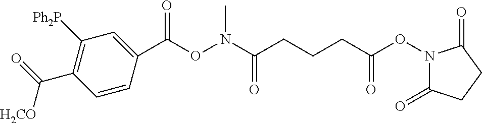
C1(C(ON(C(CCCC(ON2C(=O)CCC2=O)=O)=O)C)=O)=CC([Ph2P])=C(C(=O)[H2CO])C=C1
